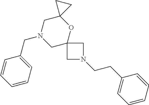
C1N(CCC2=CC=CC=C2)CC12OC1(CN(CC3=CC=CC=C3)C2)CC1
